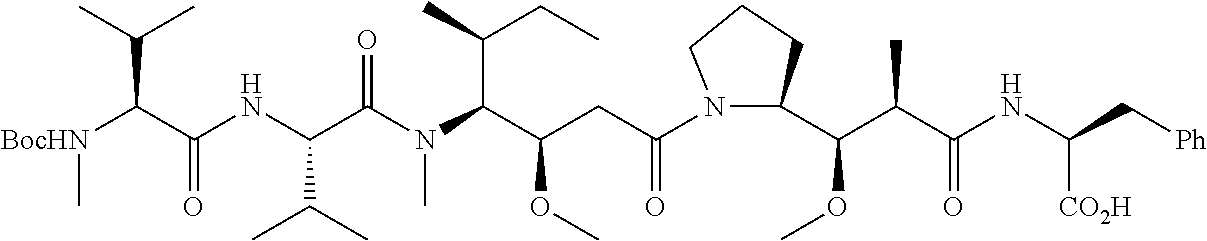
N1(C(CC(C(N(C(C(NC(C([BocHN]C)C(C)C)=O)C(C)C)=O)C)C(C)CC)OC)=O)CCCC1C(OC)C(C(NC(C[Ph])[CO2H])=O)C
